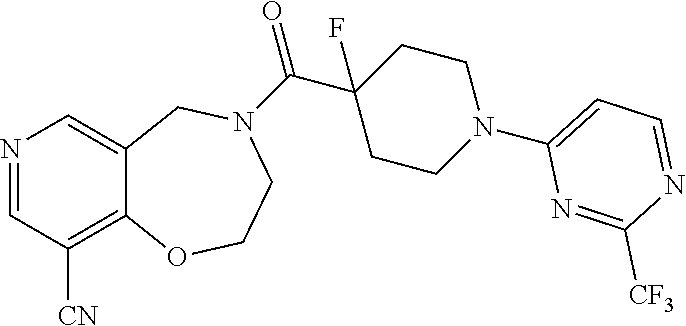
N1=CC([CN])=C2C(=C1)CN(C(C1(F)CCN(C3=CC=NC([CF3])=N3)CC1)=O)CCO2
